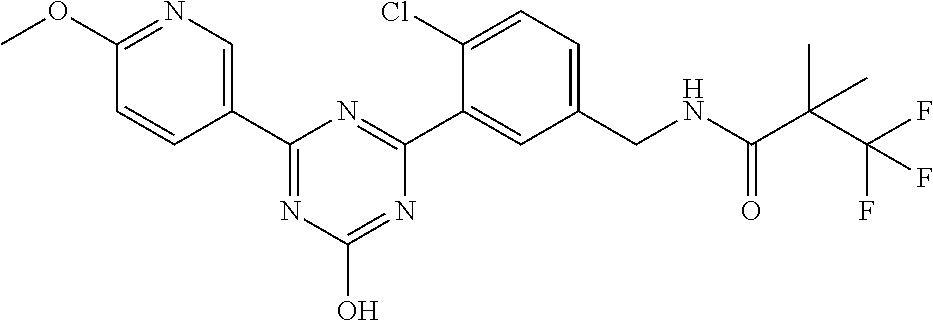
C1(OC)=NC=C(C2=NC(O)=NC(C3=CC(CNC(C(C(F)(F)F)(C)C)=O)=CC=C3Cl)=N2)C=C1
